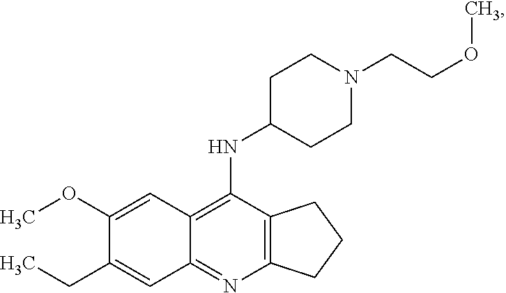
C12=C(N=C3C(=C1NC1CCN(CCOC)CC1)C=C(OC)C(CC)=C3)CCC2
